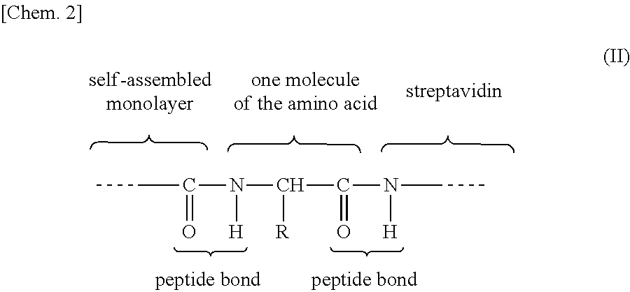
CCC(N(C([R])C(N(CC)[H])=O)[H])=O
